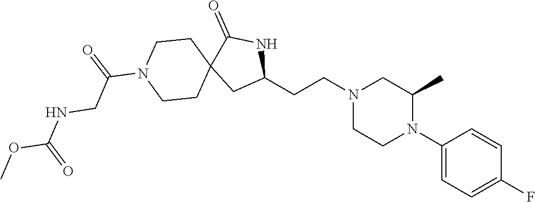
C1(N2C(C)CN(CCC3NC(=O)C4(C3)CCN(C(=O)CNC(OC)=O)CC4)CC2)=CC=C(F)C=C1
